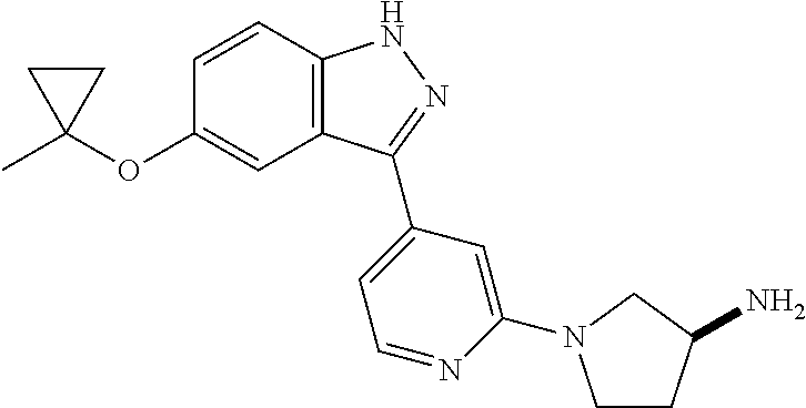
C1=CC2=C(C=C1OC1(C)CC1)C(C1=CC=NC(N3CCC(N)C3)=C1)=NN2
